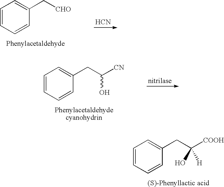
C1=CC=CC(C[CHO])=C1.[HCN].C1=CC=CC(CC([CN])O)=C1.[nitrilase].C1=CC=CC(CC([COOH])(O)[H])=C1
